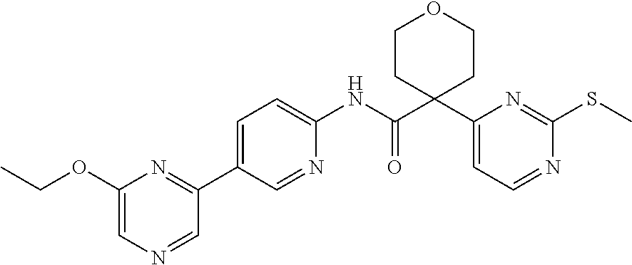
C1=C(C2=NC(OCC)=CN=C2)C=NC(NC(=O)C2(C3=CC=NC(SC)=N3)CCOCC2)=C1
